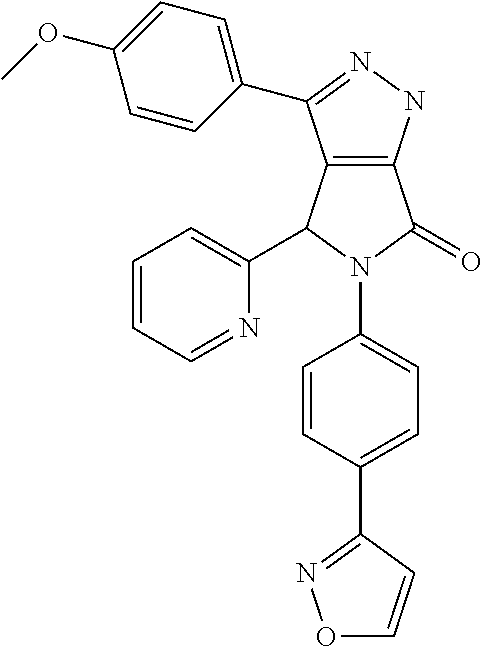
C12=C(NN=C1C1=CC=C(OC)C=C1)C(=O)N(C1=CC=C(C3=NOC=C3)C=C1)C2C1=CC=CC=N1
